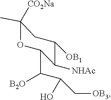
C1(C)([CO2Na])OC(C([B2O])C(O)C[OB3])C([NHAc])C([OB1])C1
